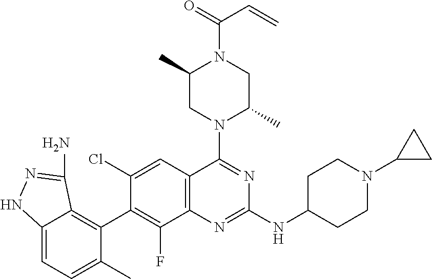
C12=C(C=C(Cl)C(C3=C4C(=CC=C3C)NN=C4N)=C1F)C(N1C(C)CN(C(C=C)=O)C(C)C1)=NC(NC1CCN(C3CC3)CC1)=N2
